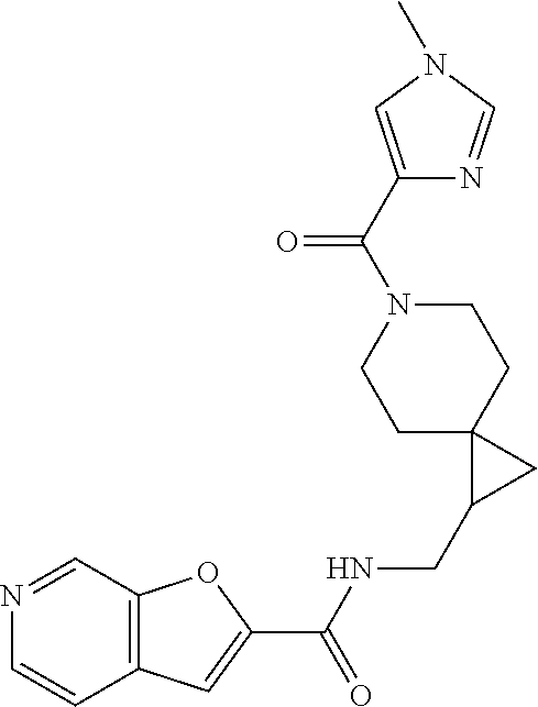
C12=C(C=NC=C1)OC(C(NCC1CC13CCN(C(C1=CN(C)C=N1)=O)CC3)=O)=C2
